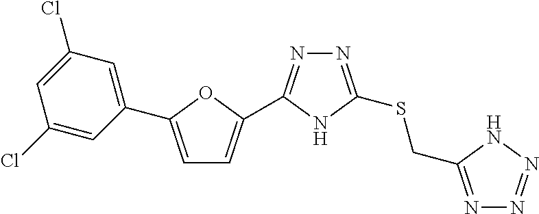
C1(C2=CC=C(C3=NN=C(SCC4=NN=NN4)N3)O2)=CC(Cl)=CC(Cl)=C1
